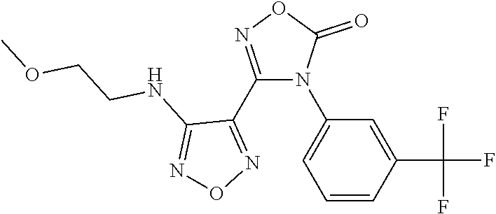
C1(N2C(C3=NON=C3NCCOC)=NOC2=O)=CC=CC(C(F)(F)F)=C1
